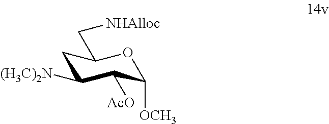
C1C([(H3C)2N])C([AcO])C([OCH3])OC1C[NHAlloc]
